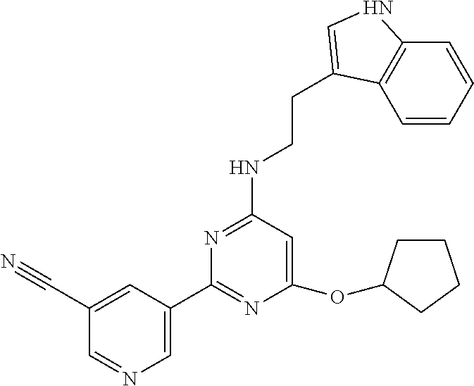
C1(C2=NC(OC3CCCC3)=CC(NCCC3=CNC4=C3C=CC=C4)=N2)=CN=CC(C#N)=C1
